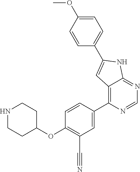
C1(C2=CC3=C(C4=CC(C#N)=C(OC5CCNCC5)C=C4)N=CN=C3N2)=CC=C(OC)C=C1
